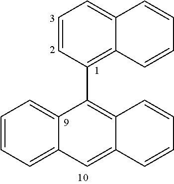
C1=CC=C2C(=C1)C(C1=C3C(=CC=C1)C=CC=C3)=C1C(=C2)C=CC=C1
